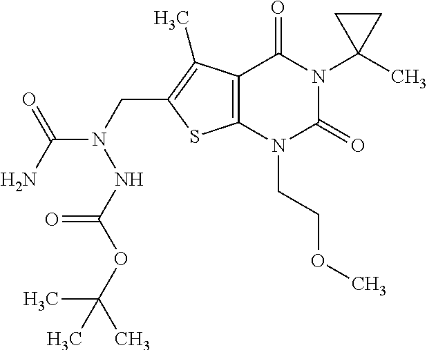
C12=C(N(CCOC)C(=O)N(C3(C)CC3)C1=O)SC(CN(C(N)=O)NC(OC(C)(C)C)=O)=C2C
